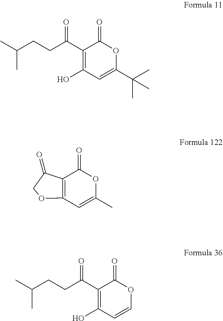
C1(C(CCC(C)C)=O)=C(O)C=C(C(C)(C)C)OC1=O.C12=C(C=C(C)OC1=O)OCC2=O.C1(C(CCC(C)C)=O)=C(O)C=COC1=O
